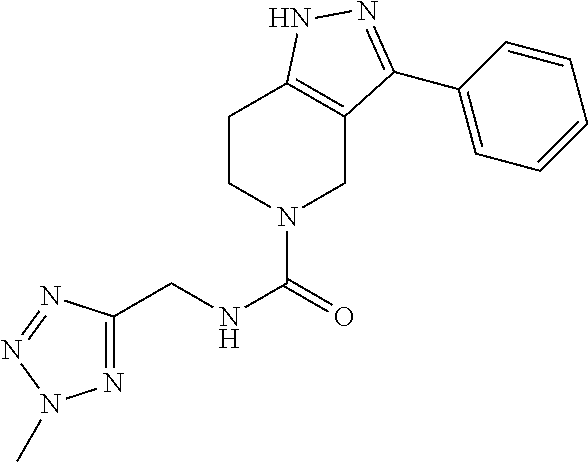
C1CN(C(=O)NCC2=NN(C)N=N2)CC2=C1NN=C2C1=CC=CC=C1
